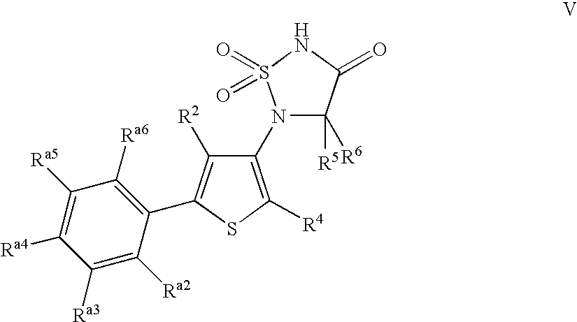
C1(N2C([R5])([R6])C(=O)NS2(=O)=O)=C([R4])SC(C2=C([Ra6])C([Ra5])=C([Ra4])C([Ra3])=C2[Ra2])=C1[R2]
